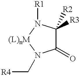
C1(=O)C([R2])([R3])N([R1])[(L)nM]N1C[R4]
